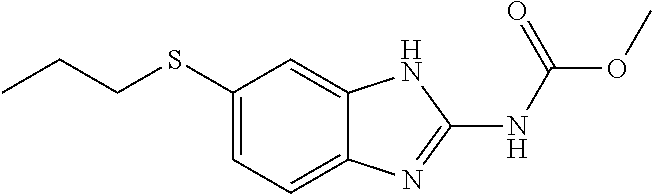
CCCSC1=CC=C2C(=C1)NC(NC(OC)=O)=N2
